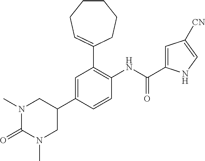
N1(C)C(=O)N(C)CC(C2=CC(C3=CCCCCC3)=C(NC(C3=CC([CN])=CN3)=O)C=C2)C1
